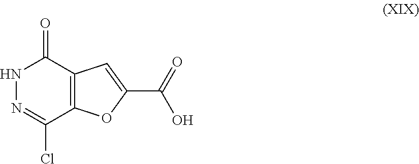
N1N=C(Cl)C2=C(C1=O)C=C(C(=O)O)O2
